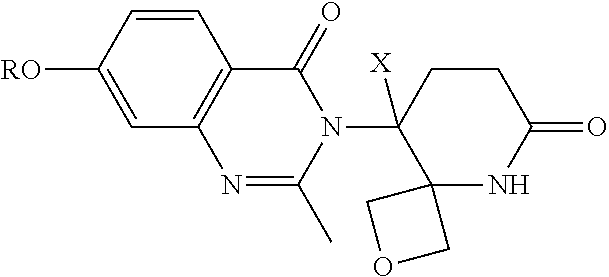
C1=CC([RO])=CC2=C1C(=O)N(C1([X])C3(NC(=O)CC1)COC3)C(C)=N2
